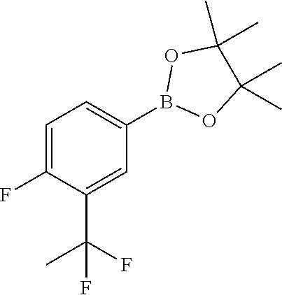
B1(C2=CC=C(F)C(C(F)(C)F)=C2)OC(C)(C)C(C)(C)O1
